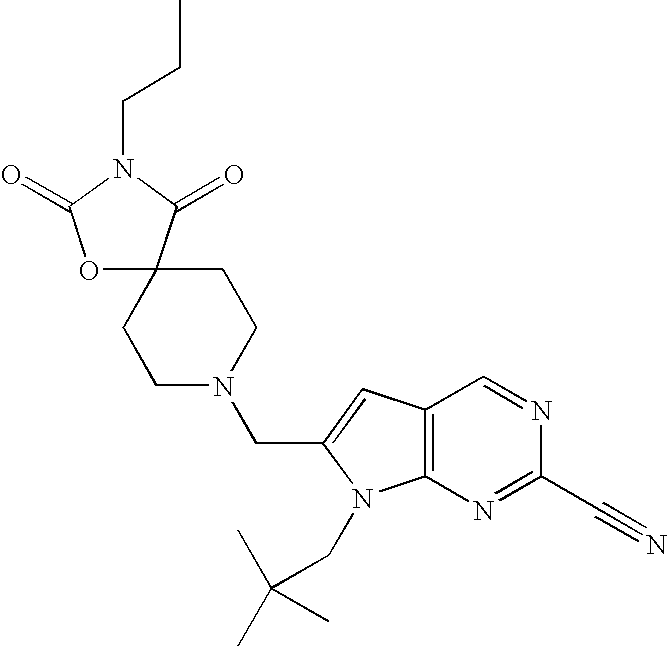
C12=C(N=C(C#N)N=C1)N(CC(C)(C)C)C(CN1CCC3(CC1)OC(=O)N(CCC)C3=O)=C2
